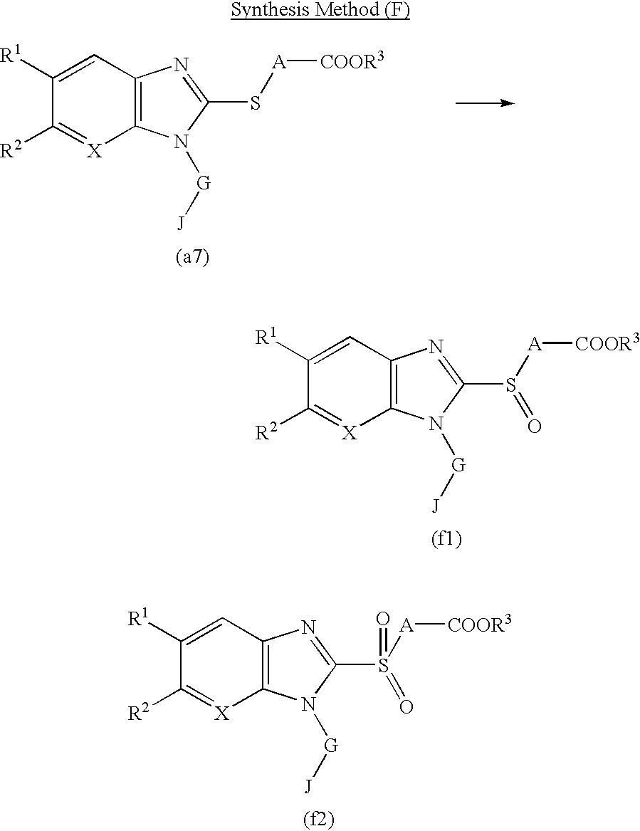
C1([R1])=CC2=C([X]=C1[R2])N([G][J])C(S([A][COOR3])=O)=N2.C1([R1])=CC2=C([X]=C1[R2])N([G][J])C(S[A][COOR3])=N2.C1([R1])=CC2=C([X]=C1[R2])N([G][J])C(S([A][COOR3])(=O)=O)=N2
